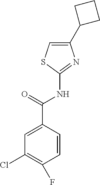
C1(C2CCC2)=CSC(NC(C2=CC(Cl)=C(F)C=C2)=O)=N1
